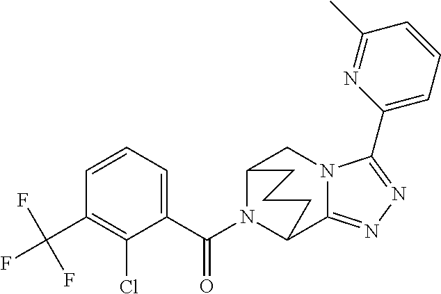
C12N(C(C3=CC=CC(C(F)(F)F)=C3Cl)=O)C(C3=NN=C(C4=CC=CC(C)=N4)N3C1)CCC2
